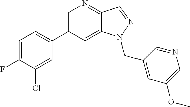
C1=C(C2=CC=C(F)C(Cl)=C2)C=C2C(=N1)C=NN2CC1=CC(OC)=CN=C1
